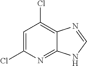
C1=C(Cl)N=C2C(=C1Cl)N=CN2
